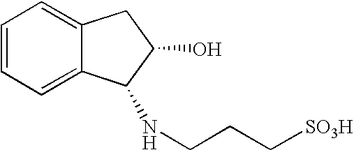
C1=CC=C2C(=C1)CC(O)C2NCCC[SO3H]
